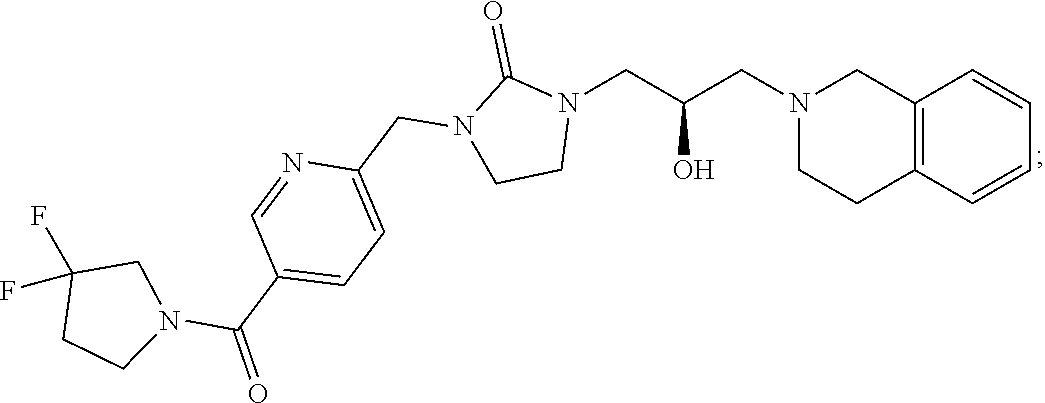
C12=C(C=CC=C1)CCN(CC(CN1C(=O)N(CC3=CC=C(C(N4CC(F)(F)CC4)=O)C=N3)CC1)O)C2
